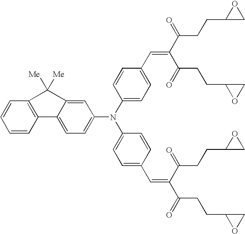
C1=CC2=C(C=C1)C([Me])([Me])C1=CC(N(C3=CC=C(C=C(C(=O)CCC4CO4)C(=O)CCC4OC4)C=C3)C3=CC=C(C=C(C(=O)CCC4OC4)C(=O)CCC4CO4)C=C3)=CC=C21
